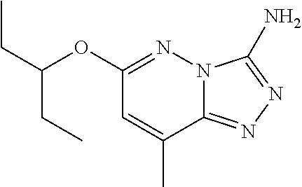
C1(OC(CC)CC)=NN2C(=NN=C2N)C(C)=C1
